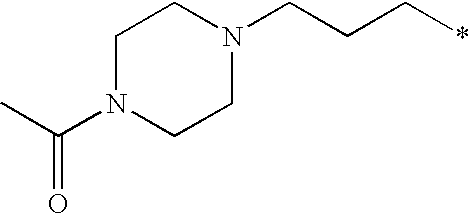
CC(N1CCN(CCC*)CC1)=O
